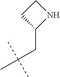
C1(CC(C)(C)C)NCC1
